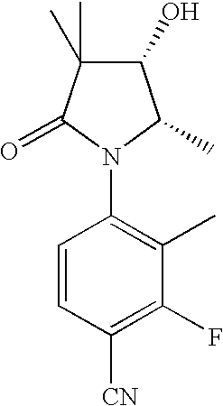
C1(O)C(C)(C)C(=O)N(C2=C(C)C(F)=C([CN])C=C2)C1C
